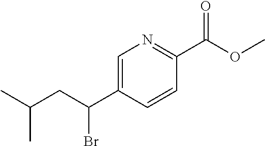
C1=C(C(CC(C)C)Br)C=CC(C(OC)=O)=N1
